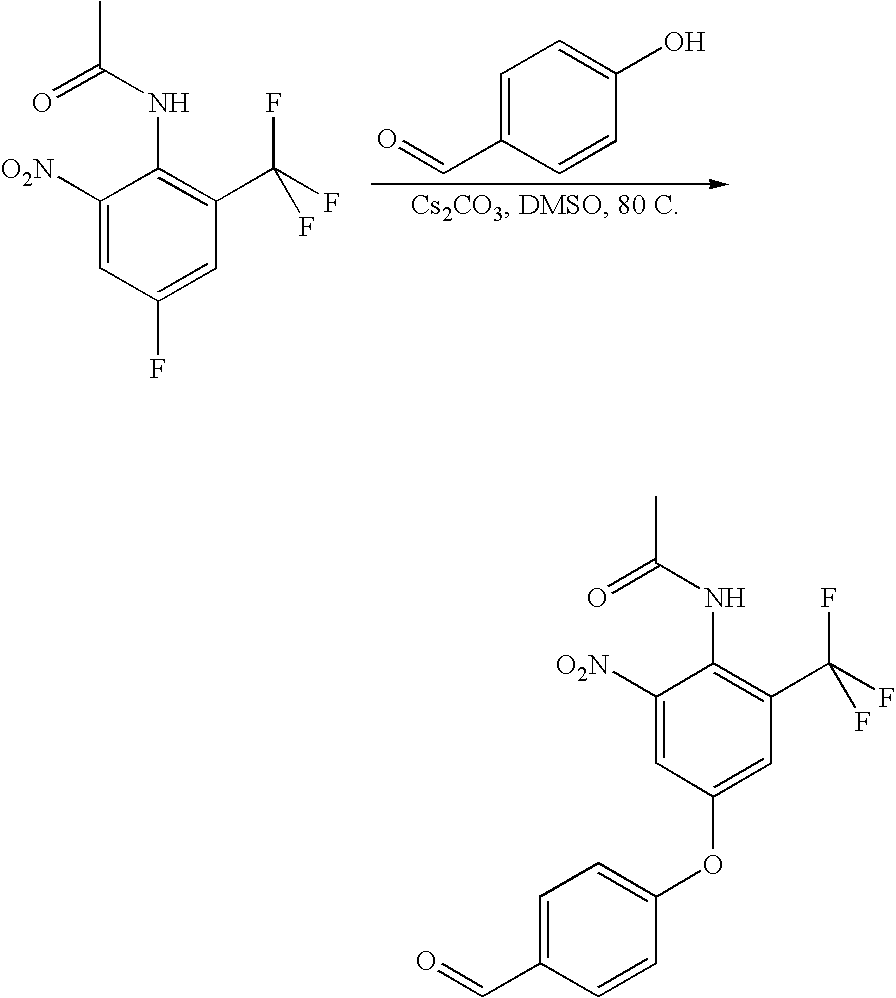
C1([O2N])=CC(F)=CC(C(F)(F)F)=C1NC(C)=O.C1=C(C=O)C=CC(O)=C1.C1=C(C=O)C=CC(OC2=CC(C(F)(F)F)=C(NC(C)=O)C([O2N])=C2)=C1
